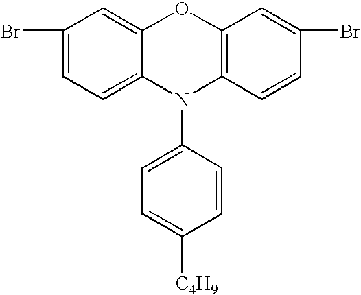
C1(Br)=CC=C2C(=C1)OC1=C(N2C2=CC=C([C4H9])C=C2)C=CC(Br)=C1
